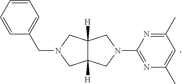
C1=CC=CC(CN2CC3([H])C([H])(C2)CN(C2=NC(C)=CC(C)=N2)C3)=C1
